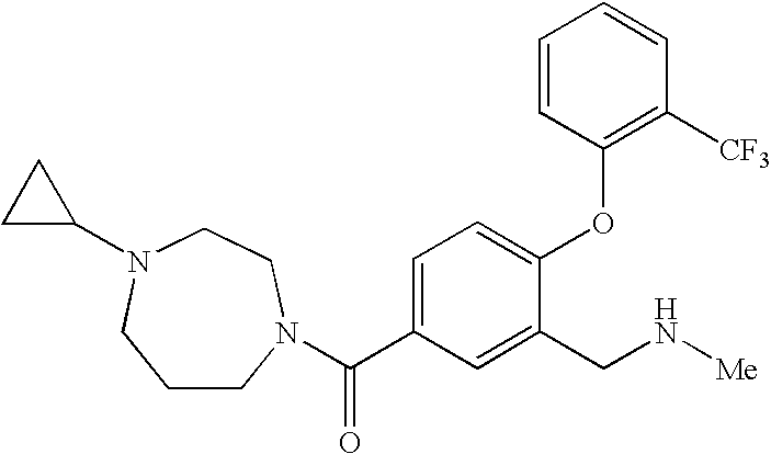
C(C1=CC=C(OC2=C([CF3])C=CC=C2)C(CN[Me])=C1)(=O)N1CCCN(C2CC2)CC1
